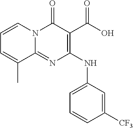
C1=CN2C(=NC(NC3=CC=CC([CF3])=C3)=C(C(=O)O)C2=O)C(C)=C1
